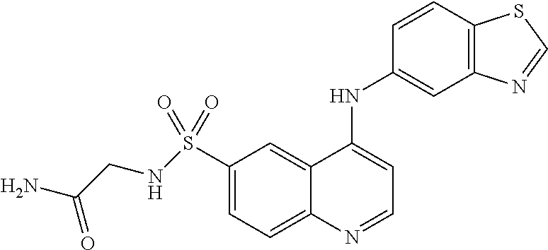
C1(S(=O)(=O)NCC(=O)N)=CC=C2C(=C1)C(NC1=CC3=C(C=C1)SC=N3)=CC=N2
